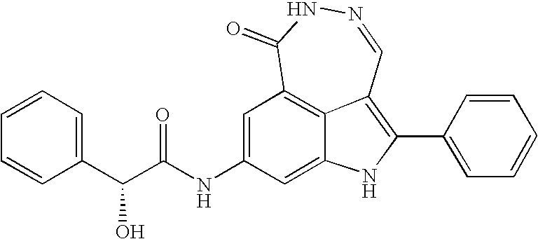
N(C(C(C1=CC=CC=C1)O)=O)C1=CC2=C3C(=C(C4=CC=CC=C4)NC3=C1)C=NNC2=O
